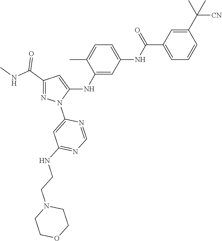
C1(C(NC)=O)=NN(C2=CC(NCCN3CCOCC3)=NC=N2)C(NC2=CC(NC(C3=CC=CC(C(C)([CN])C)=C3)=O)=CC=C2C)=C1
